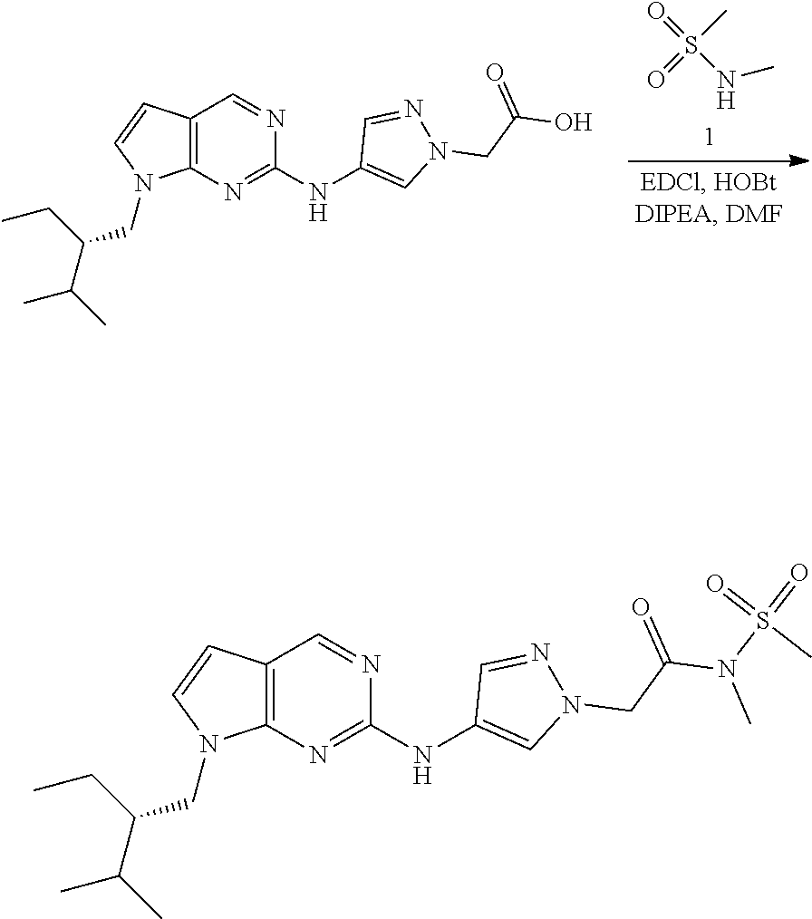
C12=C(N=C(NC3=CN(CC(O)=O)N=C3)N=C1)N(CC(C(C)C)CC)C=C2.S(NC)(=O)(C)=O.C12=C(N=C(NC3=CN(CC(N(S(=O)(=O)C)C)=O)N=C3)N=C1)N(CC(C(C)C)CC)C=C2
